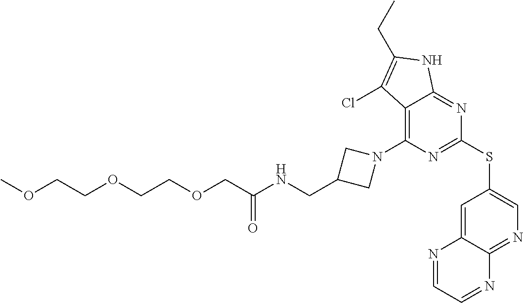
O(CCOCC(NCC1CN(C2=C3C(=NC(SC4=CN=C5C(=C4)N=CC=N5)=N2)NC(CC)=C3Cl)C1)=O)CCOC
